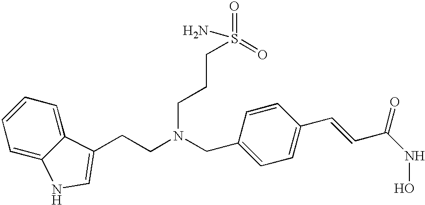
C(C1=CC=C(C=CC(NO)=O)C=C1)N(CCC1=CNC2=CC=CC=C21)CCCS(=O)(=O)N
